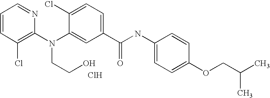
C1=CC(Cl)=C(N(C2=CC(C(NC3=CC=C(OCC(C)C)C=C3)=O)=CC=C2Cl)CCO)N=C1.Cl
